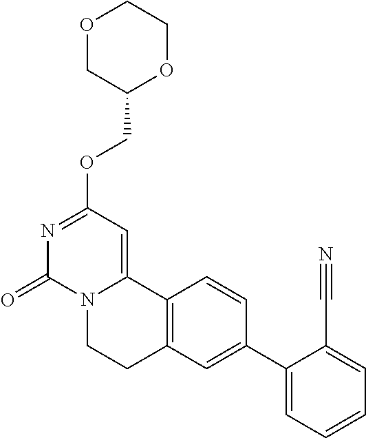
O1CC(COC2=NC(=O)N3C(=C2)C2=C(CC3)C=C(C3=CC=CC=C3C#N)C=C2)OCC1
